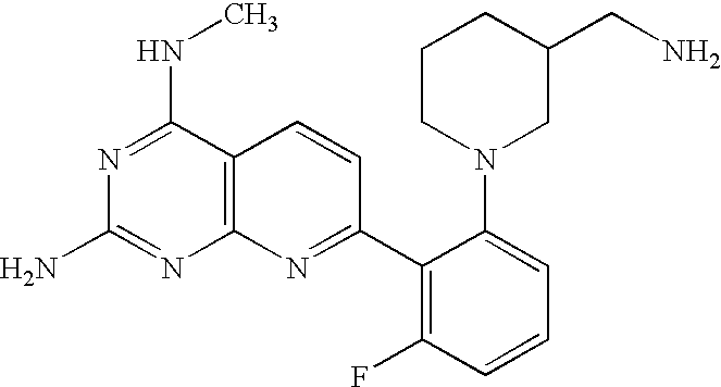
N1=C(NC)C2=C(N=C1N)N=C(C1=C(F)C=CC=C1N1CC(CN)CCC1)C=C2
